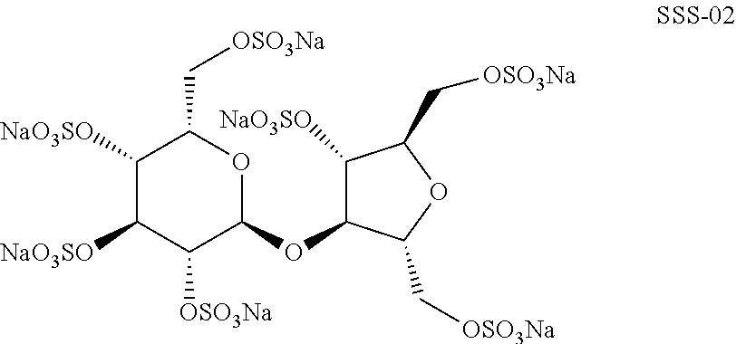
C1([NaO3SO])C([NaO3SO])C([OSO3Na])C(OC2C([NaO3SO])C(C[OSO3Na])OC2C[OSO3Na])OC1C[OSO3Na]
